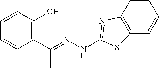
C(=NNC1=NC2=C(C=CC=C2)S1)(C)C1=C(O)C=CC=C1
